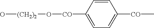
O[(CH2)2]O[CO]C1=CC=C([CO]C)C=C1
